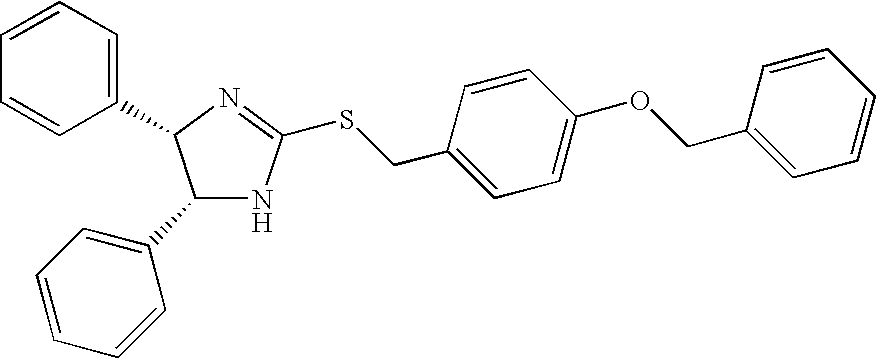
C1(C2=CC=CC=C2)NC(SCC2=CC=C(OCC3=CC=CC=C3)C=C2)=NC1C1=CC=CC=C1
